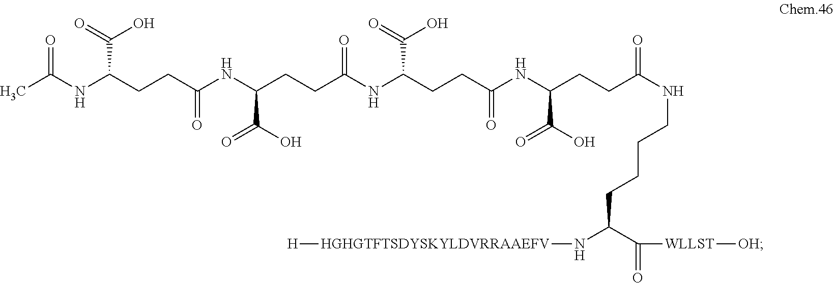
CC(NC(CCC(NC(CCC(NC(CCC(NC(CCC(NCCCCC(C([WLLST][OH])=O)N[HGHGTFTSDYSKYLDVRRAAEFV][H])=O)C(O)=O)=O)C(=O)O)=O)C(O)=O)=O)C(=O)O)=O
